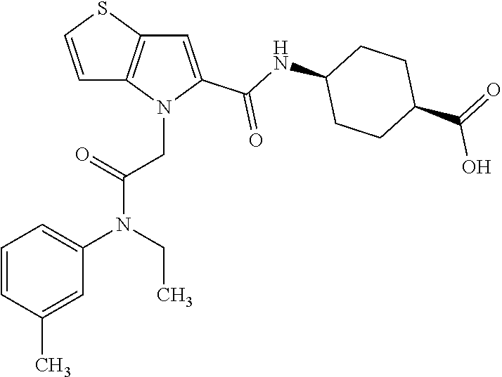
C1=C(C(NC2CCC(C(=O)O)CC2)=O)N(CC(N(C2=CC=CC(C)=C2)CC)=O)C2=C1SC=C2
